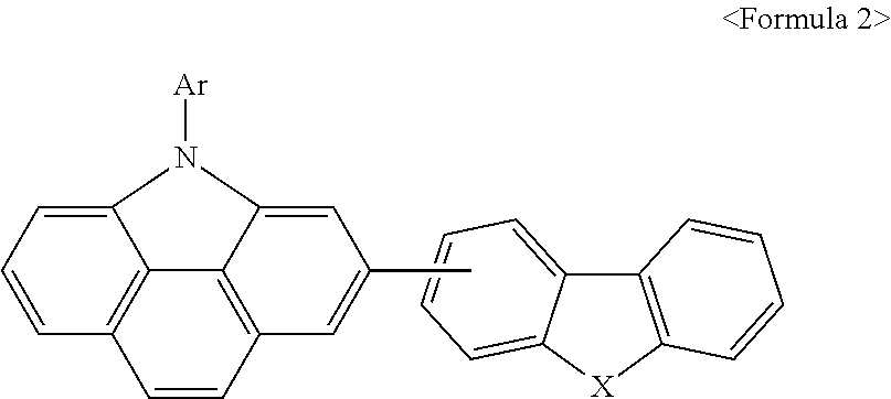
C12=CC=CC3=C1C1=C(C=C3)C=C(C)C=C1N2[Ar].C1=C2C(=CC=C1)C1=C([X]2)C=CC=C1
